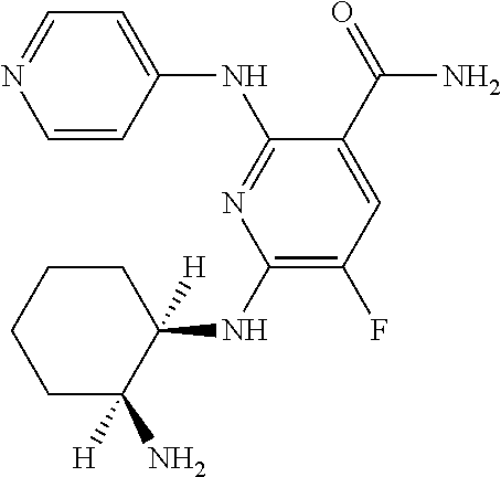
C1=CC(NC2=NC(NC3([H])CCCCC3(N)[H])=C(F)C=C2C(=O)N)=CC=N1
